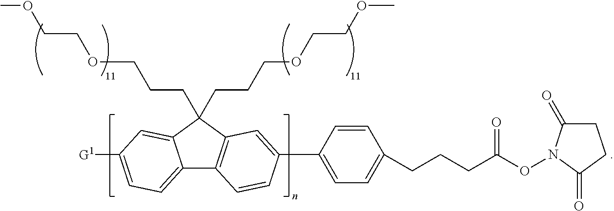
C1(CCCOCCOC)(CCCOCCOC)C2=CC([G1])=CC=C2C2=C1C=C(C1=CC=C(CCCC(ON3C(=O)CCC3=O)=O)C=C1)C=C2
